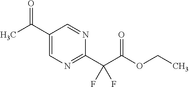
C1(C(C)=O)=CN=C(C(C(OCC)=O)(F)F)N=C1
